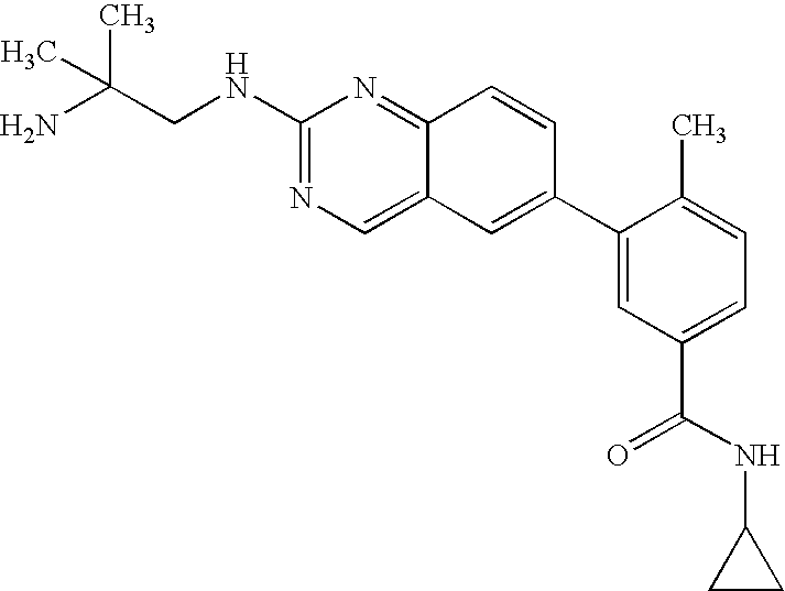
C12=NC(NCC(N)(C)C)=NC=C1C=C(C1=CC(C(NC3CC3)=O)=CC=C1C)C=C2
